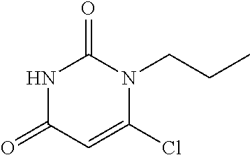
N1C(=O)C=C(Cl)N(CCC)C1=O
